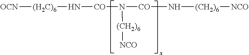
[OCN][(H2C)6]N[CO]N([CO]N[(CH2)6][NCO])[(CH2)6][NCO]
